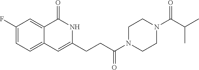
C1(F)=CC=C2C(=C1)C(=O)NC(CCC(N1CCN(C(C(C)C)=O)CC1)=O)=C2
